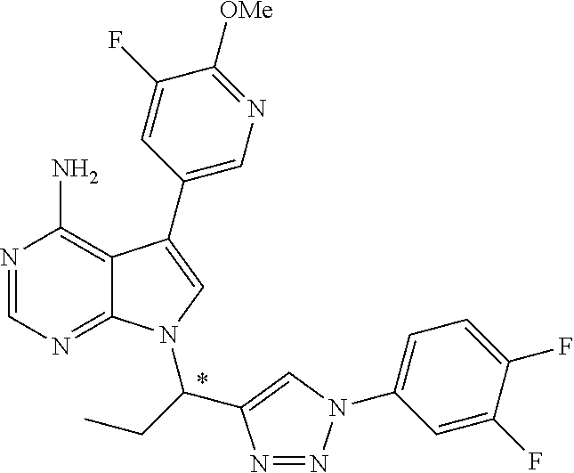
N1=CN=C2C(=C1N)C(C1=CN=C([OMe])C(F)=C1)=CN2C(CC)C1=CN(C2=CC=C(F)C(F)=C2)N=N1
